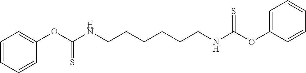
C1=CC=CC(OC(NCCCCCCNC(OC2=CC=CC=C2)=S)=S)=C1
